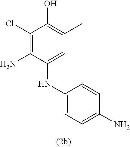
C1(Cl)=C(N)C(NC2=CC=C(N)C=C2)=CC(C)=C1O
